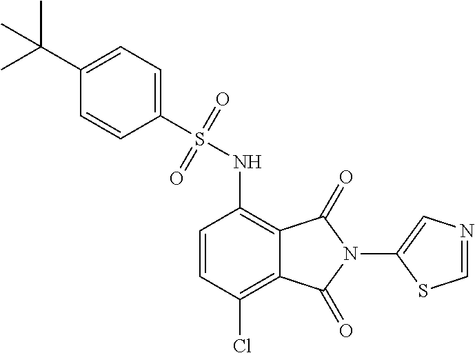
C1(S(NC2=C3C(=C(Cl)C=C2)C(=O)N(C2=CN=CS2)C3=O)(=O)=O)=CC=C(C(C)(C)C)C=C1
